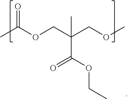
O=C(C)OCC(C(=O)OCC)(COC)C
